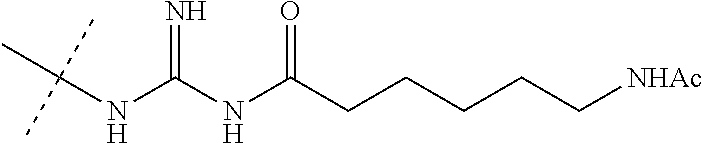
CC(NC(NC(CCCCC[NHAc])=O)=N)(C)C
